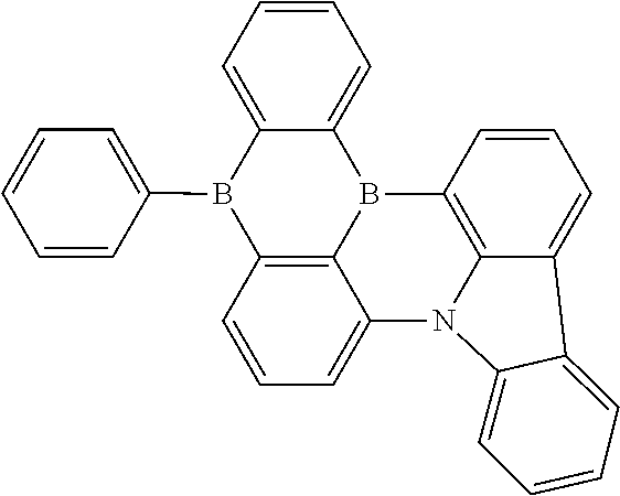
C1=C2C(=CC=C1)B1C3=C(B2C2=CC=CC=C2)C=CC=C3N2C3=C1C=CC=C3C1=CC=CC=C21
